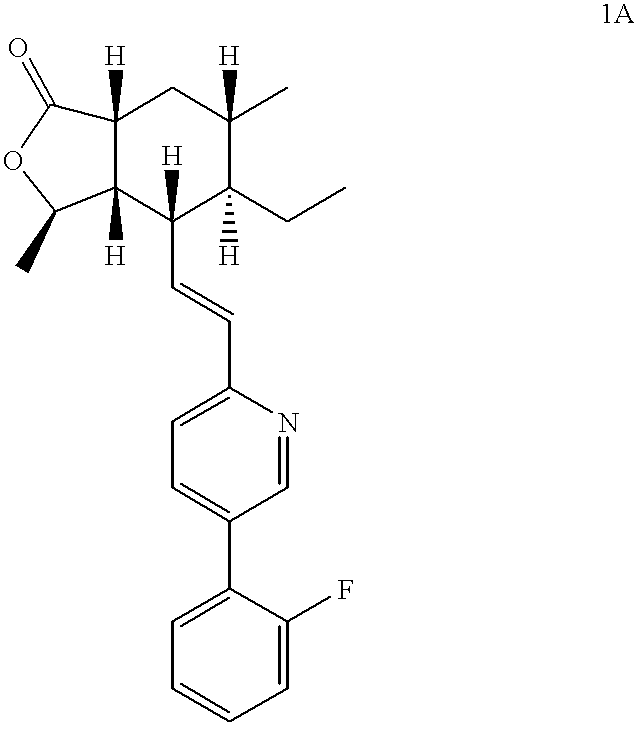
C12([H])C([H])(C(C=CC3=CC=C(C4=CC=CC=C4F)C=N3)([H])C(CC)([H])C(C)([H])C1)C(C)OC2=O
